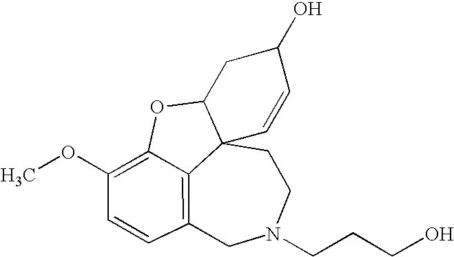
C12=C3C=CC(OC)=C1OC1CC(O)C=CC21CCN(CCCO)C3
